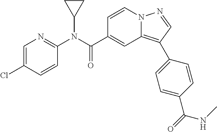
C1=CN2C(=C(C3=CC=C(C(=O)NC)C=C3)C=N2)C=C1C(N(C1=NC=C(Cl)C=C1)C1CC1)=O
